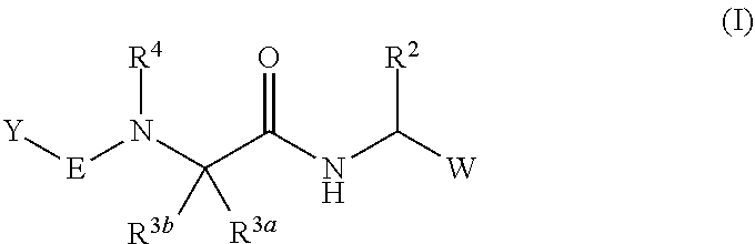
[Y][E]N(C(C(NC([W])[R2])=O)([R3b])[R3a])[R4]
